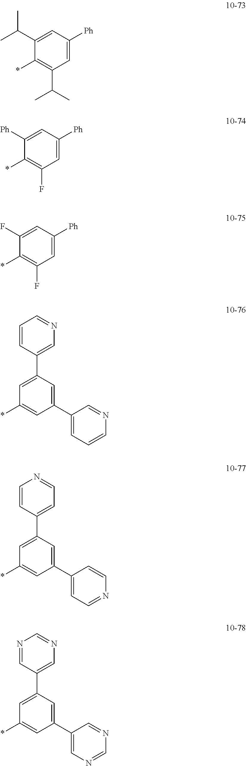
*C1=C(C(C)C)C=C([Ph])C=C1C(C)C.*C1=C(F)C=C([Ph])C=C1[Ph].*C1=C(F)C=C([Ph])C=C1F.*C1=CC(C2=CC=CN=C2)=CC(C2=CN=CC=C2)=C1.*C1=CC(C2=CC=NC=C2)=CC(C2=CC=NC=C2)=C1.*C1=CC(C2=CN=CN=C2)=CC(C2=CN=CN=C2)=C1
